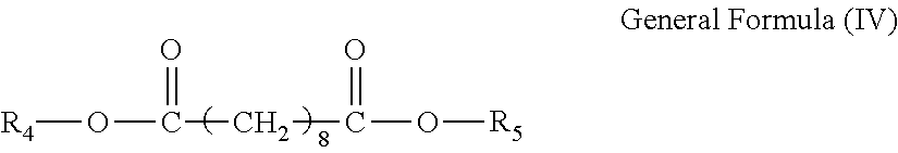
O([R4])C(CC(O[R5])=O)=O
